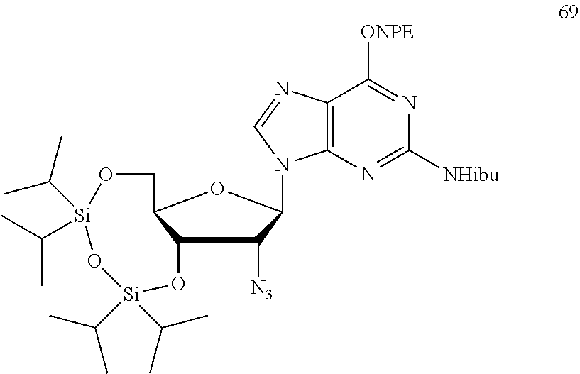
C12C([N3])C(N3C4=C(C([ONPE])=NC([NHibu])=N4)N=C3)OC1CO[Si](C(C)C)(C(C)C)O[Si](C(C)C)(C(C)C)O2
